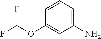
C1=CC=C(N)C=C1OC(F)F
